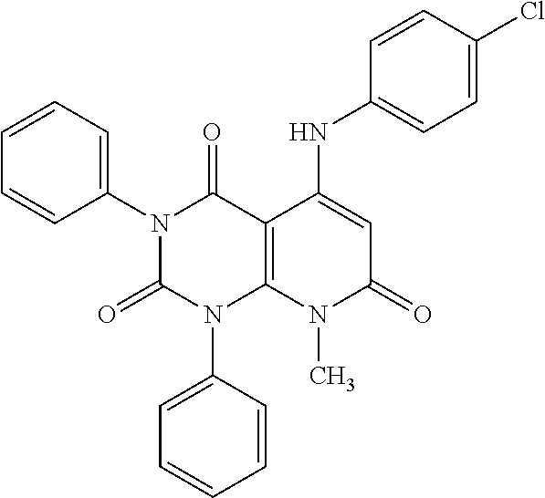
N1(C2=CC=CC=C2)C(=O)N(C2=CC=CC=C2)C2=C(C1=O)C(NC1=CC=C(Cl)C=C1)=CC(=O)N2C
